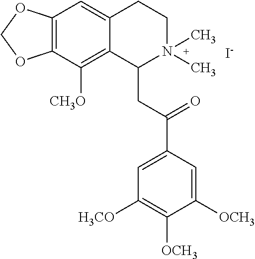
[I-].C12=C(C([CH3O])=C3C(=C1)CCN(C)(C)C3CC(=O)C1=CC([H3CO])=C([OCH3])C([OCH3])=C1)OCO2
